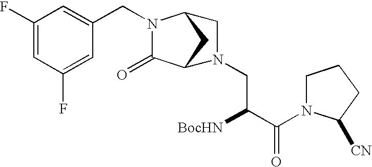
C1(F)=CC(F)=CC(CN2C(=O)C3CC2CN3CC(C(N2CCCC2[CN])=O)[BocHN])=C1
